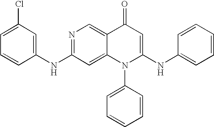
N(C1=CC(Cl)=CC=C1)C1=NC=C2C(=C1)N(C1=CC=CC=C1)C(NC1=CC=CC=C1)=CC2=O
